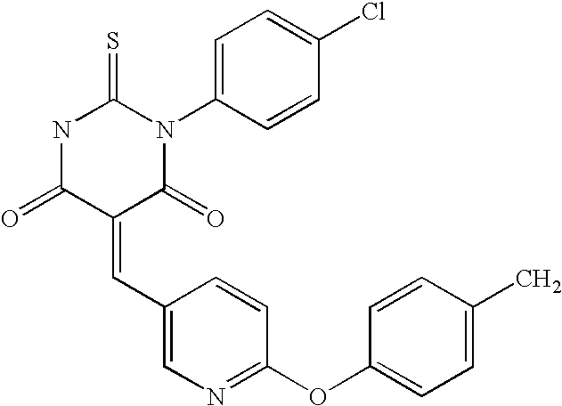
N1C(=O)C(=CC2=CN=C(OC3=CC=C(C)C=C3)C=C2)C(=O)N(C2=CC=C(Cl)C=C2)C1=S
